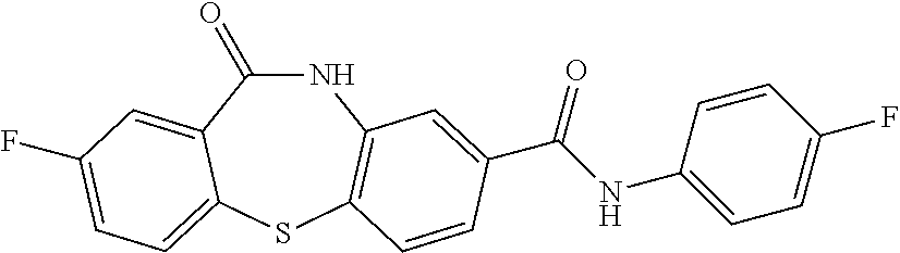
N1C(=O)C2=CC(F)=CC=C2SC2=C1C=C(C(NC1=CC=C(F)C=C1)=O)C=C2
